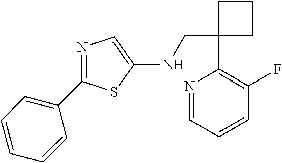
C1(CNC2=CN=C(C3=CC=CC=C3)S2)(C2=C(F)C=CC=N2)CCC1
